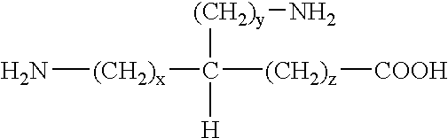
N[(CH2)x]C([(CH2)z][COOH])([(CH2)y]N)[H]
